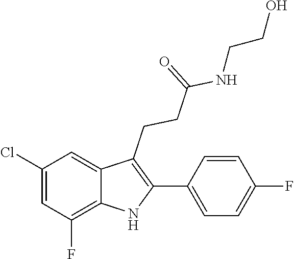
N(C(CCC1=C(C2=CC=C(F)C=C2)NC2=C(F)C=C(Cl)C=C12)=O)CCO
